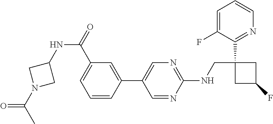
C1(NCC2(C3=NC=CC=C3F)CC(F)C2)=NC=C(C2=CC(C(=O)NC3CN(C(C)=O)C3)=CC=C2)C=N1
